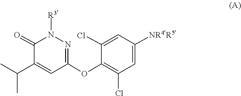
[R3]N1N=C(OC2=C(Cl)C=C([NR4R5])C=C2Cl)C=C(C(C)C)C1=O
